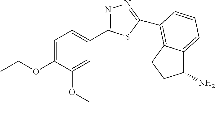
C1=C(OCC)C(OCC)=CC(C2=NN=C(C3=C4C(=CC=C3)C(N)CC4)S2)=C1
